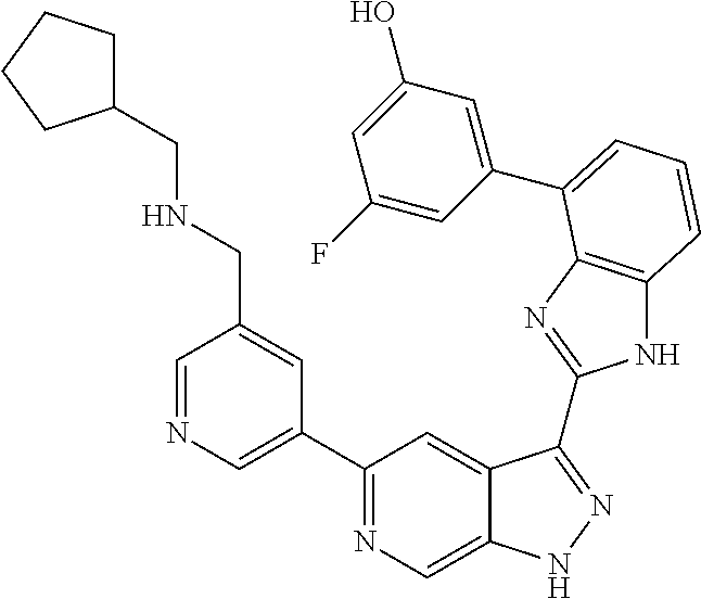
C1(C2=NC=C3C(=C2)C(C2=NC4=C(N2)C=CC=C4C2=CC(O)=CC(F)=C2)=NN3)=CN=CC(CNCC2CCCC2)=C1
